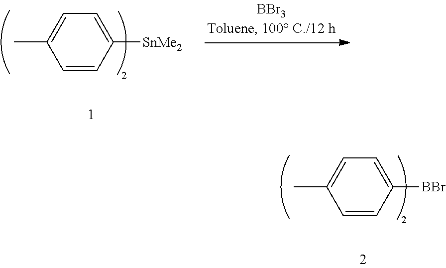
C1=CC([BBr])=CC=C1C.C1=CC([SnMe2])=CC=C1C
